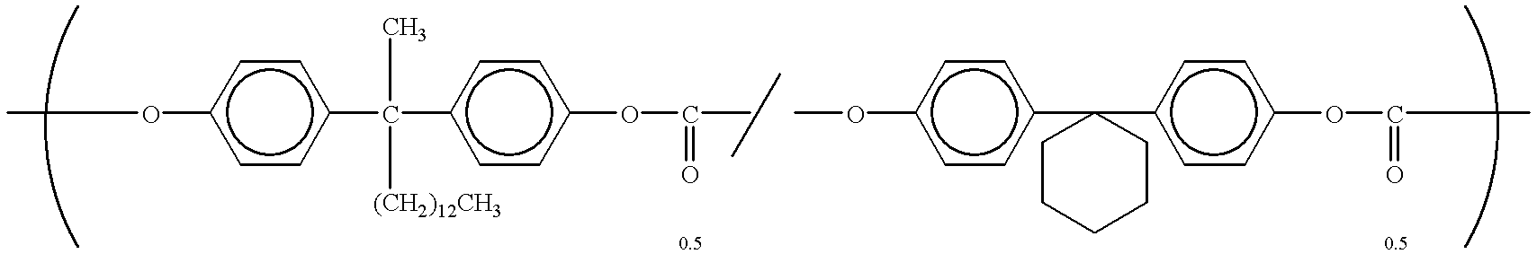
COc1ccc(C(c2ccc(OC(=O)C)cc2)(C)[(CH2)12CH3])cc1.[0.5].COc1ccc(C2(c3ccc(OC(=O)C)cc3)CCCCC2)cc1.[0.5]
